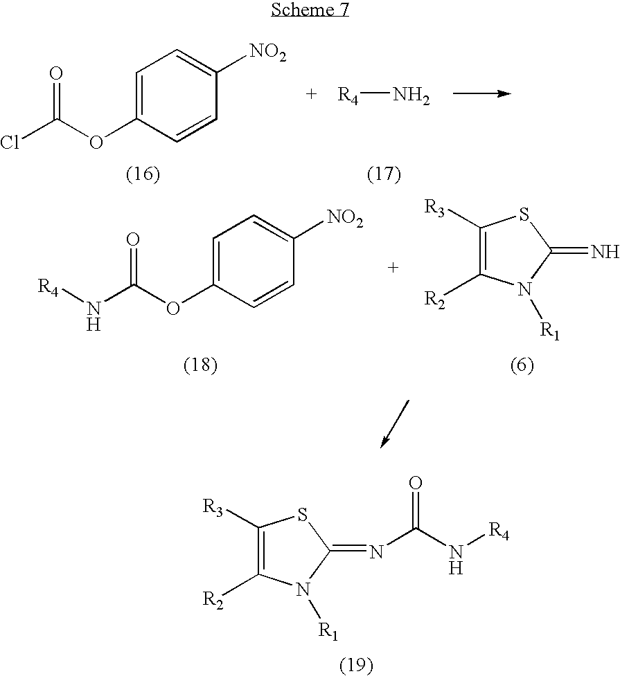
C1([R3])=C([R2])N([R1])C(=N)S1.N(C(OC1=CC=C([NO2])C=C1)=O)[R4].C1([R3])=C([R2])N([R1])C(=NC(N[R4])=O)S1.[R4]N.ClC(OC1=CC=C([NO2])C=C1)=O
